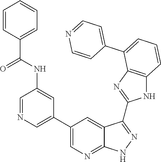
C1=C(C2=CC=CC3=C2N=C(C2=NNC4=NC=C(C5=CN=CC(NC(C6=CC=CC=C6)=O)=C5)C=C42)N3)C=CN=C1
